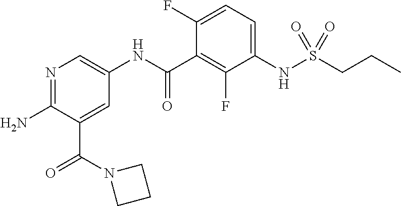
N1=C(N)C(C(=O)N2CCC2)=CC(NC(C2=C(F)C(NS(CCC)(=O)=O)=CC=C2F)=O)=C1
